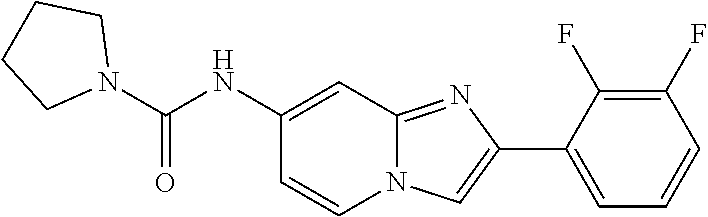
C12=NC(C3=CC=CC(F)=C3F)=CN1C=CC(NC(N1CCCC1)=O)=C2
